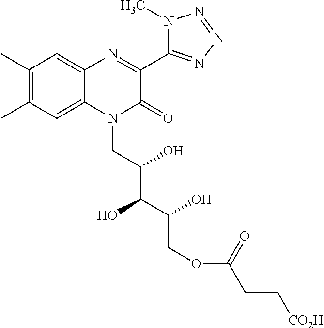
C1(C)=C(C)C=C2C(=C1)N=C(C1=NN=NN1C)C(=O)N2CC(C(C(COC(CC[CO2H])=O)O)O)O
